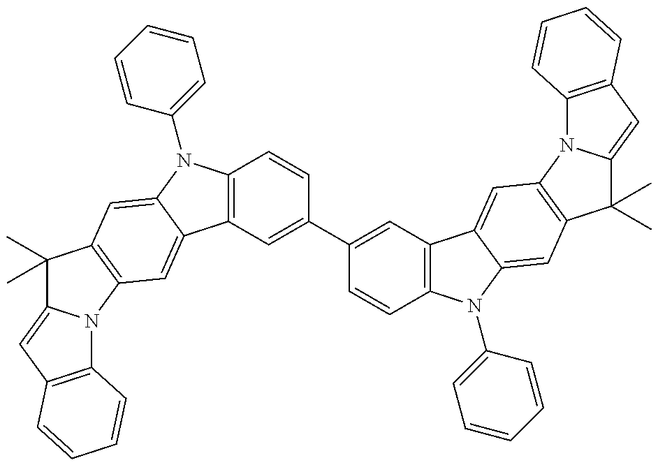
C12=C(C=C(C3=CC4=C(C=C3)N(C3=CC=CC=C3)C3=CC5=C(C=C43)N3C(=CC4=C3C=CC=C4)C5(C)C)C=C1)C1=CC3=C(C=C1N2C1=CC=CC=C1)C(C)(C)C1=CC2=C(N31)C=CC=C2
